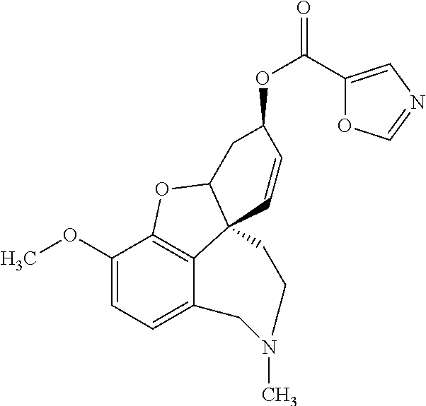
C1(OC)=CC=C2C3=C1OC1C3(C=CC(OC(=O)C3=CN=CO3)C1)CCN(C)C2
